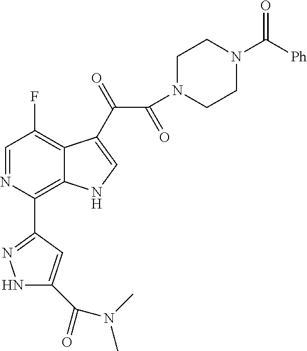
C1=NC(C2=NNC(C(N(C)C)=O)=C2)=C2C(=C1F)C(C(=O)C(N1CCN(C([Ph])=O)CC1)=O)=CN2
